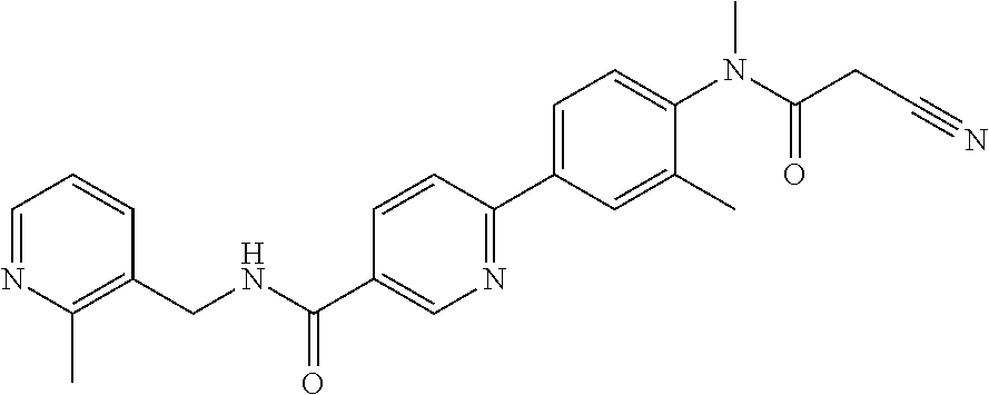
N1=CC=CC(CNC(C2=CN=C(C3=CC=C(N(C(CC#N)=O)C)C(C)=C3)C=C2)=O)=C1C
